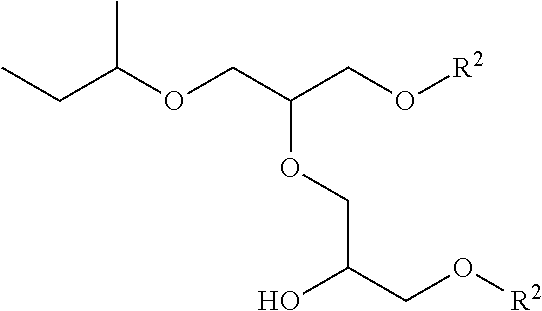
C(OCC(CO[R2])OCC(CO[R2])O)(C)CC
